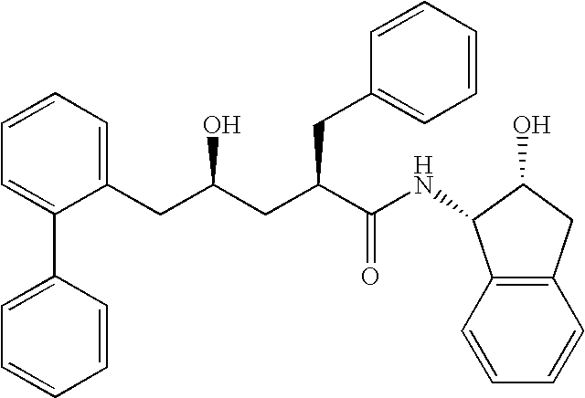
C12=C(C=CC=C1)C(NC(C(CC(CC1=CC=CC=C1C1=CC=CC=C1)O)CC1=CC=CC=C1)=O)C(O)C2
